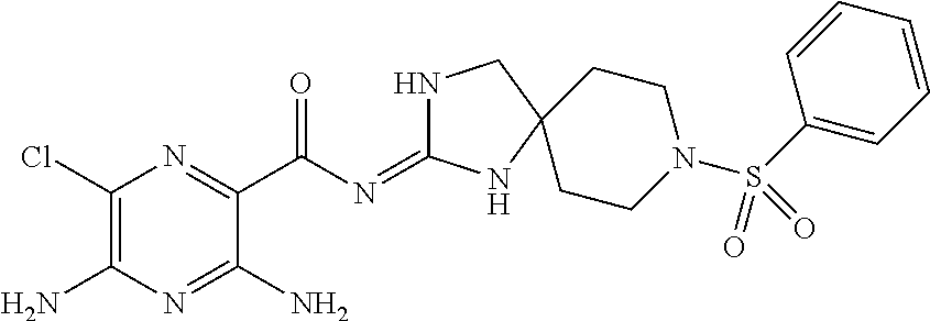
C1(Cl)=C(N)N=C(N)C(C(=O)N=C2NCC3(N2)CCN(S(=O)(C2=CC=CC=C2)=O)CC3)=N1
